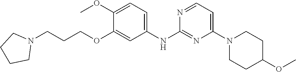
C1(N2CCC(OC)CC2)=CC=NC(NC2=CC=C(OC)C(OCCCN3CCCC3)=C2)=N1
